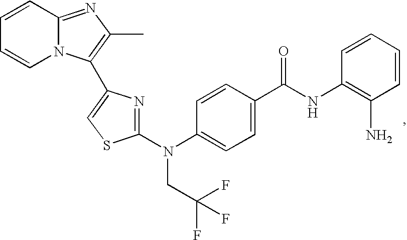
C1=CN2C(=NC(C)=C2C2=CSC(N(C3=CC=C(C(NC4=C(N)C=CC=C4)=O)C=C3)CC(F)(F)F)=N2)C=C1
